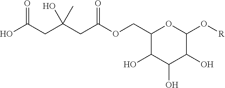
C1(COC(CC(CC(O)=O)(O)C)=O)C(O)C(O)C(O)C(O[R])O1
